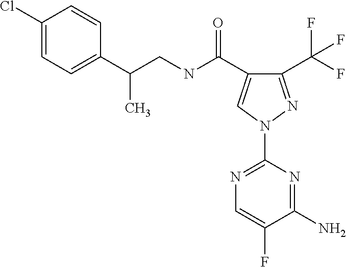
C(NC(=O)C1=CN(C2=NC=C(F)C(N)=N2)N=C1C(F)(F)F)C(C1=CC=C(Cl)C=C1)C
